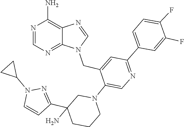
N1(CC2=CC(C3=CC=C(F)C(F)=C3)=NC=C2N2CC(C3=NN(C4CC4)C=C3)(N)CCC2)C=NC2=C(N)N=CN=C12
